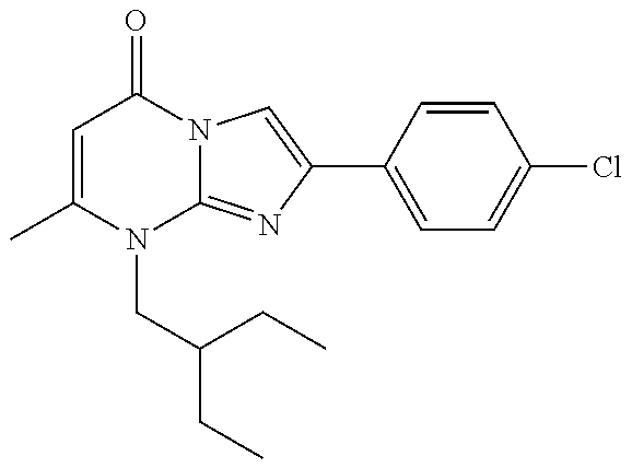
C1=C(C)N(CC(CC)CC)C2=NC(C3=CC=C(Cl)C=C3)=CN2C1=O
